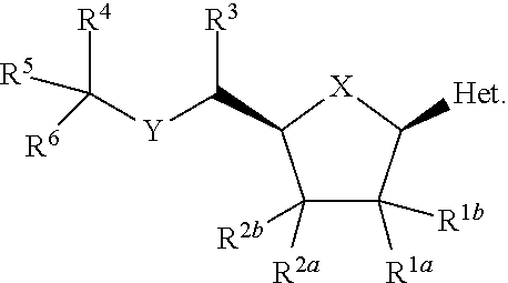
C1([R2b])([R2a])C([R1b])([R1a])C([Het])[X]C1C([Y]C([R6])([R4])[R5])[R3]
